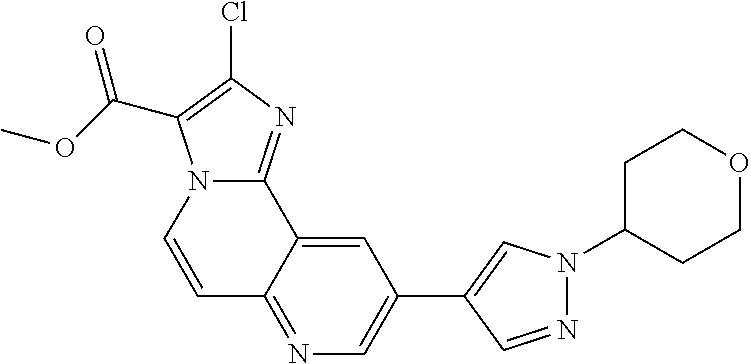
C12=NC(Cl)=C(C(OC)=O)N1C=CC1=NC=C(C3=CN(C4CCOCC4)N=C3)C=C21
